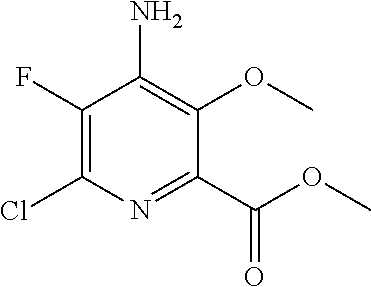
C1(F)=C(Cl)N=C(C(OC)=O)C(OC)=C1N
